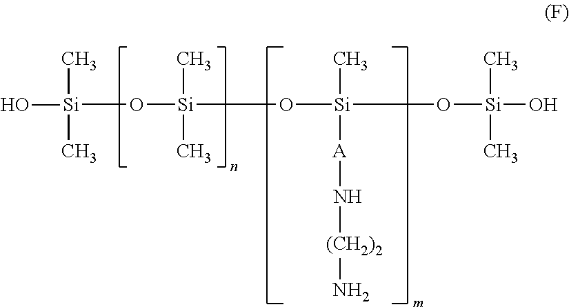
[Si](O[Si](C)(C)O[Si](C)(O[Si](C)(C)O)[A]N[(CH2)2]N)(O)(C)C
